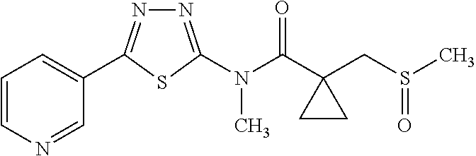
C1=CN=CC(C2=NN=C(N(C(C3(CS(C)=O)CC3)=O)C)S2)=C1
